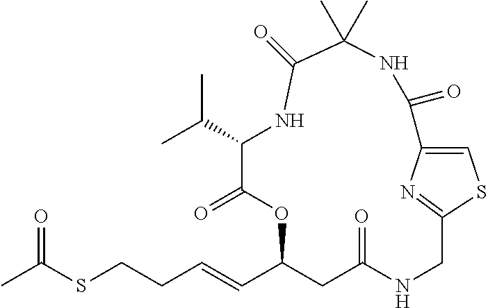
C(C1CC(=O)NCC2=NC(=CS2)C(=O)NC(C)(C)C(=O)NC(C(C)C)C(=O)O1)=CCCSC(C)=O
